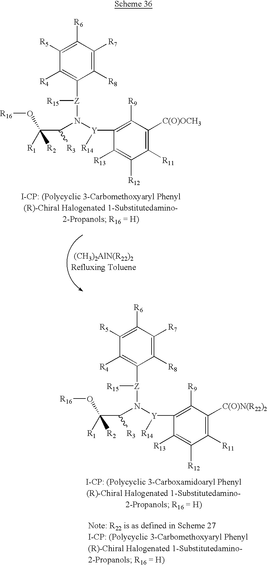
C1([R5])=C([R6])C([R7])=C([R8])C([Z]([R15])N([Y](C2=C([R9])C([C(O)OCH3])=C([R11])C([R12])=C2[R13])[R14])C(C(O[R16])([R2])[R1])[R3])=C1[R4].C1([R5])=C([R6])C([R7])=C([R8])C([Z]([R15])N([Y](C2=C([R9])C([C(O)N(R22)2])=C([R11])C([R12])=C2[R13])[R14])C(C(O[R16])([R2])[R1])[R3])=C1[R4]
